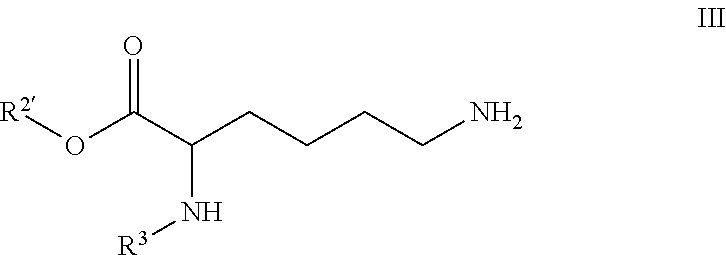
[R2]OC(C(CCCCN)N[R3])=O
